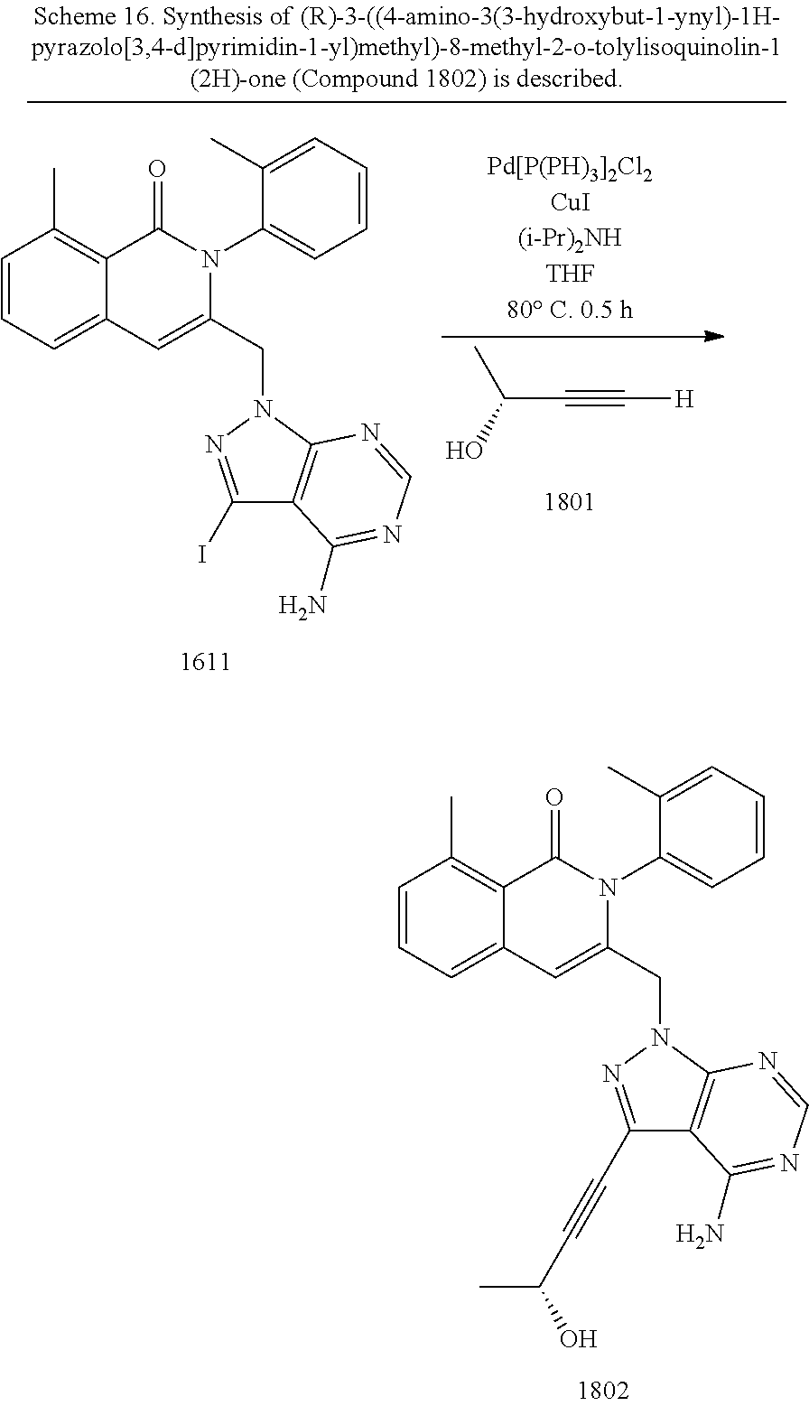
IC1=NN(CC2=CC3=CC=CC(C)=C3C(=O)N2C2=CC=CC=C2C)C2=C1C(N)=NC=N2.C(C(O)C)#C[H].C(C1=NN(CC2=CC3=CC=CC(C)=C3C(=O)N2C2=CC=CC=C2C)C2=C1C(N)=NC=N2)#CC(C)O
